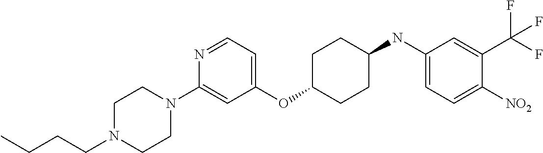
C1(OC2CCC(NC3=CC=C([NO2])C(C(F)(F)F)=C3)CC2)=CC=NC(N2CCN(CCCC)CC2)=C1
